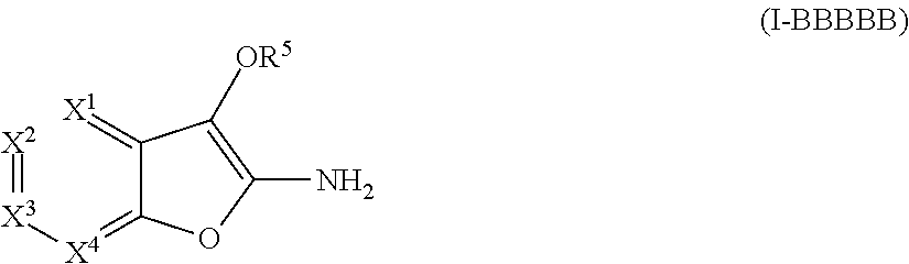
[X2]=[X3][X4]=C1C(=[X1])C([OR5])=C(N)O1
